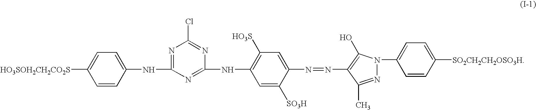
[HO3SOH2CH2CO2S]C1=CC=C(NC2=NC(Cl)=NC(NC3=C([HO3S])C=C(N=NC4=C(O)N(C5=CC=C([SO2CH2CH2OSO3H])C=C5)N=C4C)C([SO3H])=C3)=N2)C=C1
